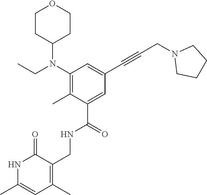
N1C(C)=CC(C)=C(CNC(C2=CC(C#CCN3CCCC3)=CC(N(CC)C3CCOCC3)=C2C)=O)C1=O
